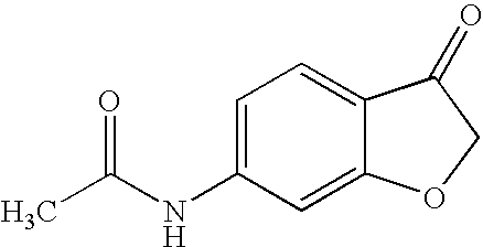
C1=C(NC(C)=O)C=C2C(=C1)C(=O)CO2
